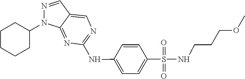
C1CCCC(N2N=CC3=CN=C(NC4=CC=C(S(NCCCOC)(=O)=O)C=C4)N=C23)C1
